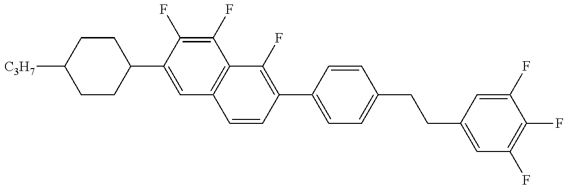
C1CC(C2=CC3=C(C(F)=C2F)C(F)=C(C2=CC=C(CCC4=CC(F)=C(F)C(F)=C4)C=C2)C=C3)CCC1[C3H7]
